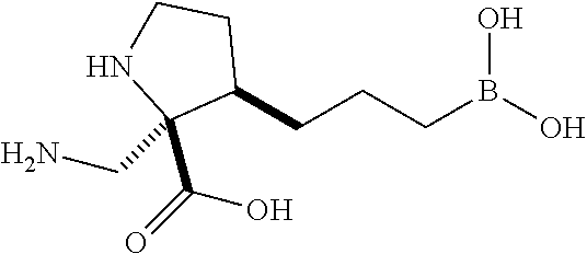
C(CCB(O)O)C1CCNC1(C(O)=O)CN
